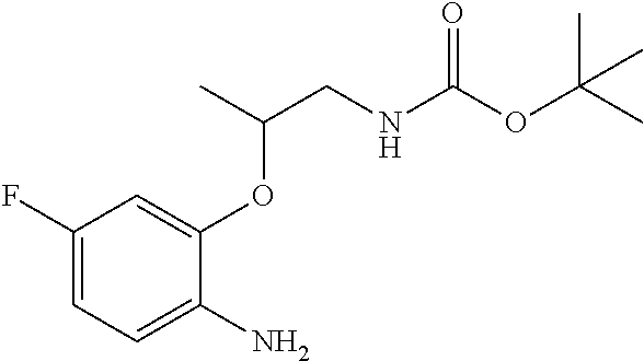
C1(F)=CC=C(N)C(OC(CNC(OC(C)(C)C)=O)C)=C1
